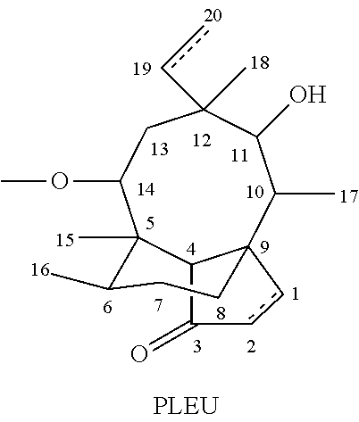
C12C(=O)ccC13C(C)C(O)C(cc)(C)CC(OC)C2(C)C(C)CC3
